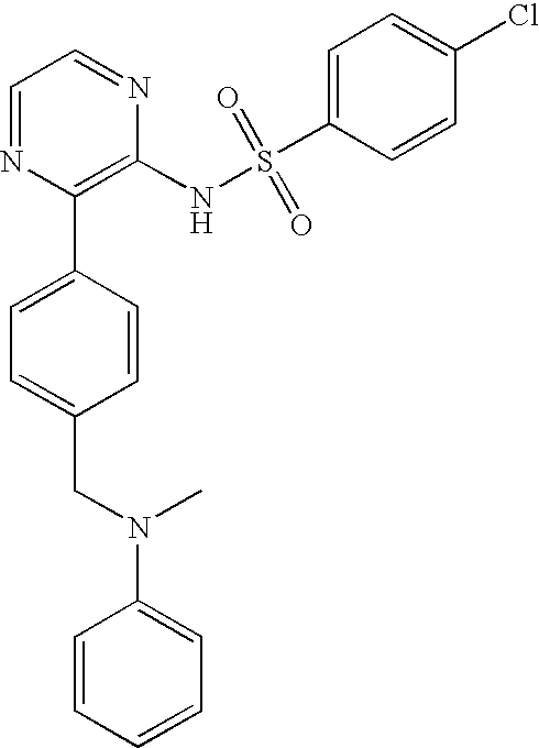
C1=NC(C2=CC=C(CN(C3=CC=CC=C3)C)C=C2)=C(NS(C2=CC=C(Cl)C=C2)(=O)=O)N=C1
